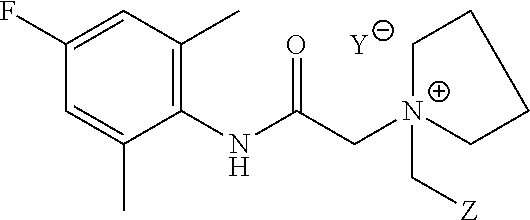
[Y].C1=C(C)C(NC(C[N+]2(C[Z])CCCC2)=O)=C(C)C=C1F
